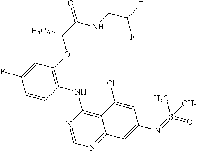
C1=CC(NC2=C3C(=NC=N2)C=C(N=S(=O)(C)C)C=C3Cl)=C(OC(C(NCC(F)F)=O)C)C=C1F
